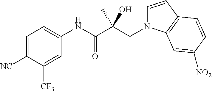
C1=C([NC])C([CF3])=CC(NC(C(CN2C=CC3=C2C=C([NO2])C=C3)(C)O)=O)=C1
